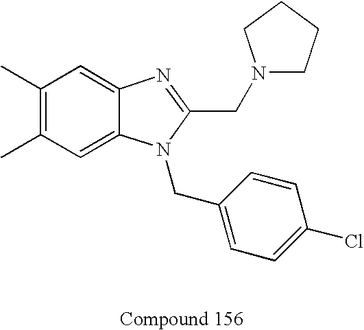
C1(C)=C(C)C=C2C(=C1)N=C(CN1CCCC1)N2CC1=CC=C(Cl)C=C1
